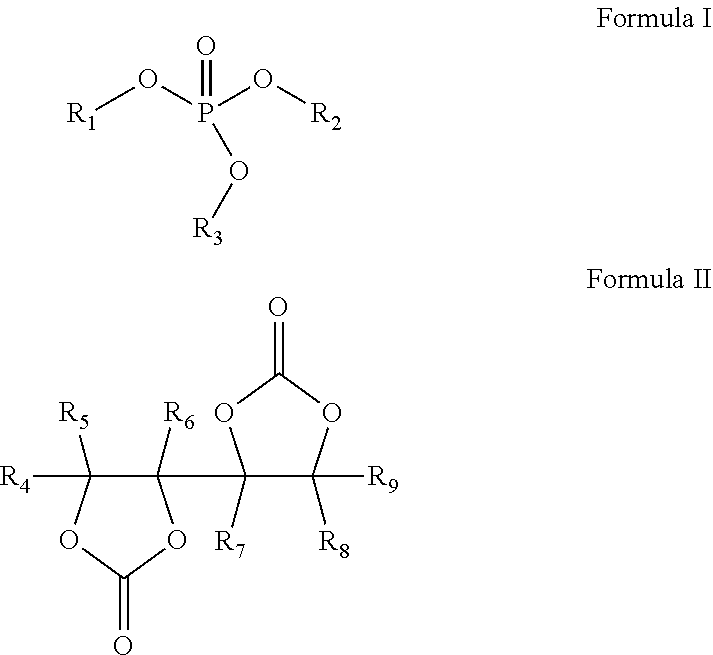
[R1]OP(O[R2])(=O)O[R3].C1(C2([R7])C([R8])([R9])OC(=O)O2)([R6])C([R5])([R4])OC(=O)O1
